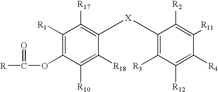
C1([R1])=C(OC([R])=O)C([R10])=C([R18])C([X]C2=C([R3])C([R12])=C([R4])C([R11])=C2[R2])=C1[R17]
